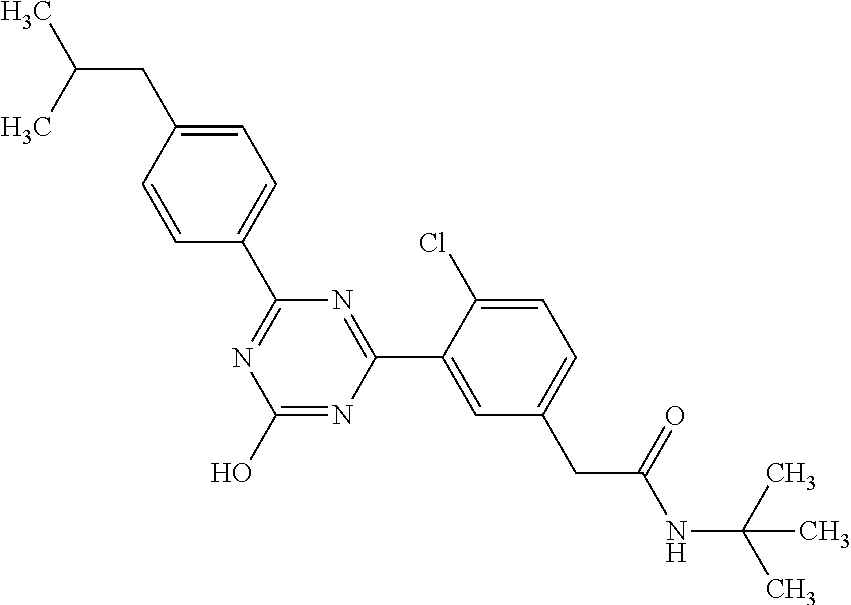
C1(C2=NC(O)=NC(C3=CC(CC(NC(C)(C)C)=O)=CC=C3Cl)=N2)=CC=C(CC(C)C)C=C1
